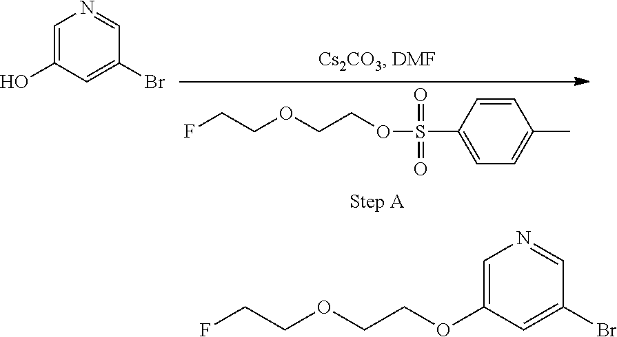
FCCOCCOS(C1=CC=C(C)C=C1)(=O)=O.C1=C(O)C=C(Br)C=N1.FCCOCCOC1=CN=CC(Br)=C1
